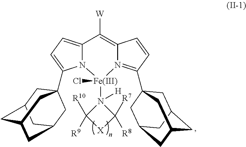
N12C(=CC=C1C13CC4CC(CC(C1)C4)C3)C([W])=C1N(=C(C34CC5CC(CC(C3)C5)C4)C=C1)[Fe]2(N1([H])C([R10])([R9])[X]C1([R8])[R7])Cl
